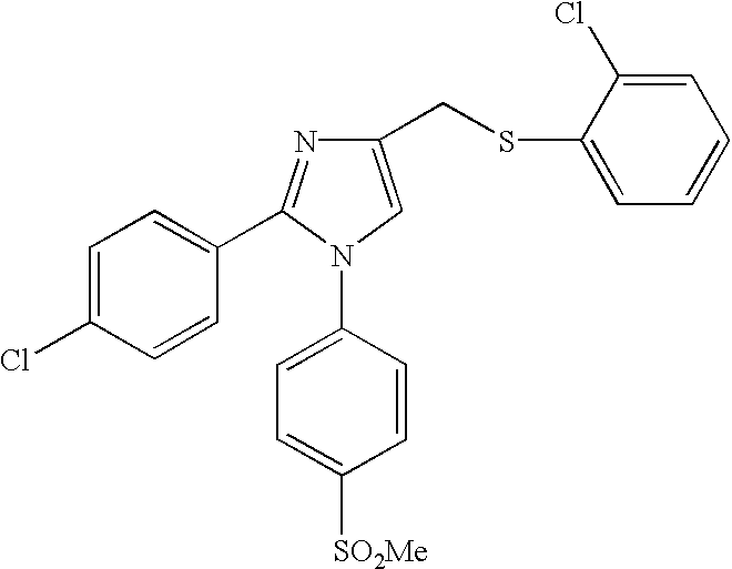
C1=C(Cl)C=CC(C2=NC(CSC3=CC=CC=C3Cl)=CN2C2=CC=C([SO2Me])C=C2)=C1
